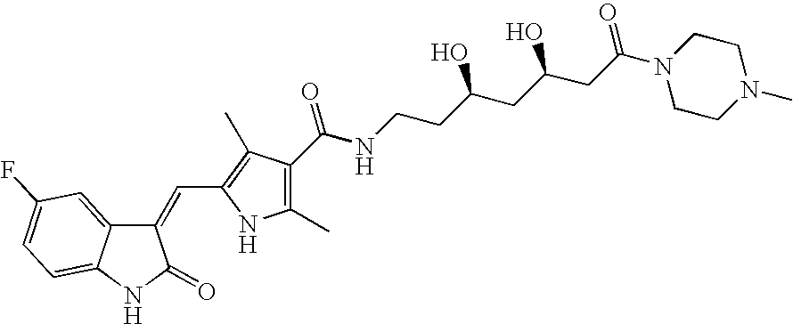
C1(=CC2=C(C)C(C(NCCC(CC(CC(=O)N3CCN(C)CC3)O)O)=O)=C(C)N2)C2=CC(F)=CC=C2NC1=O
